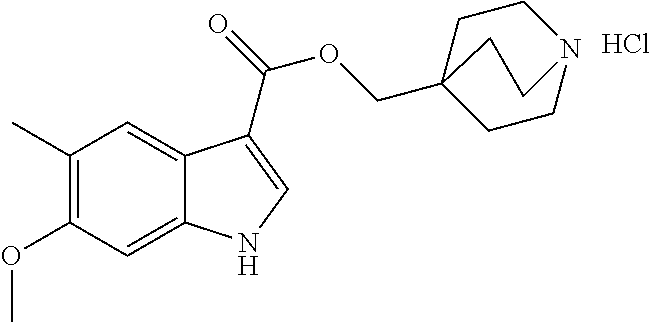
C1(C)=C(OC)C=C2C(=C1)C(C(=O)OCC13CCN(CC1)CC3)=CN2.Cl
